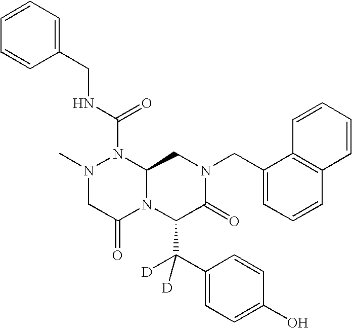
N1(C)CC(=O)N2C(N1C(NCC1=CC=CC=C1)=O)CN(CC1=CC=CC3=C1C=CC=C3)C(=O)C2C(C1=CC=C(O)C=C1)([D])[D]
